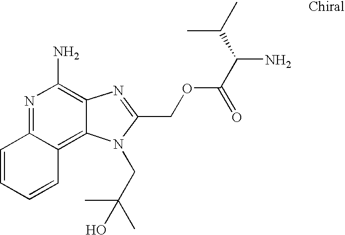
N1=C2C(=C3C(=C1N)N=C(COC(C(C(C)C)N)=O)N3CC(C)(C)O)C=CC=C2
